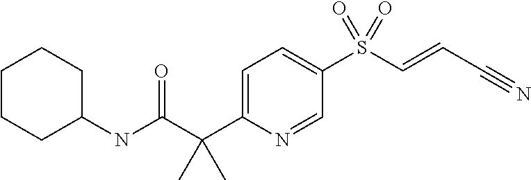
C1=C(C(C(NC2CCCCC2)=O)(C)C)N=CC(S(C=CC#N)(=O)=O)=C1
